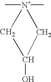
C[N+]1(C)CC(O)C1
